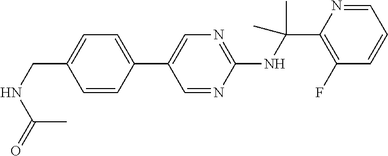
C1(NC(C2=C(F)C=CC=N2)(C)C)=NC=C(C2=CC=C(CNC(=O)C)C=C2)C=N1
